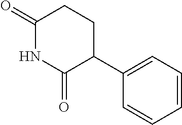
C1(=O)NC(=O)C(C2=CC=CC=C2)CC1
